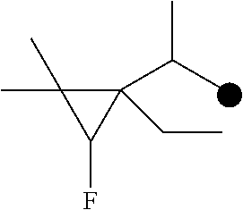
C1(C(C)C)(CC)C(C)(C)C1F
